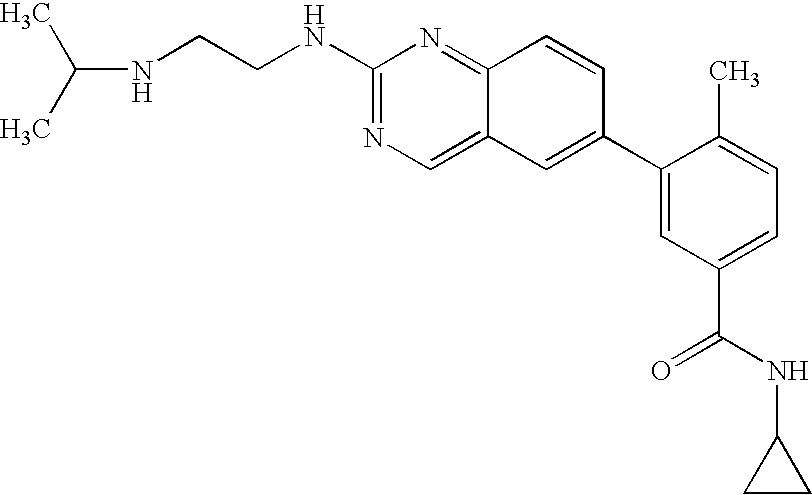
N(C1=NC=C2C(=N1)C=CC(C1=CC(C(NC3CC3)=O)=CC=C1C)=C2)CCNC(C)C
